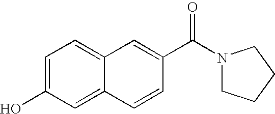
C1=C(O)C=C2C(=C1)C=C(C(=O)N1CCCC1)C=C2
